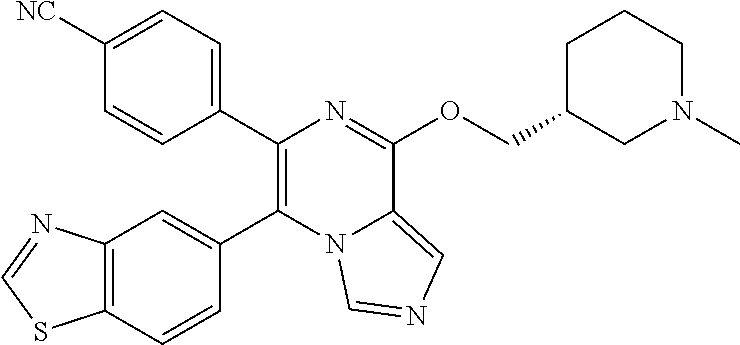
C1=CC(C2=C(C3=CC4=C(C=C3)SC=N4)N3C(=CN=C3)C(OCC3CN(C)CCC3)=N2)=CC=C1[NC]
